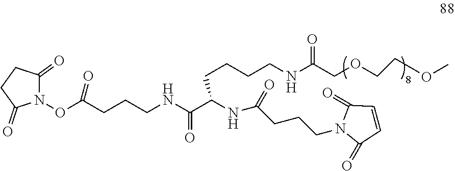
C(CCNC(=O)C(NC(CCCN1C(=O)C=CC1=O)=O)CCCCNC(COCCOC)=O)C(ON1C(=O)CCC1=O)=O
